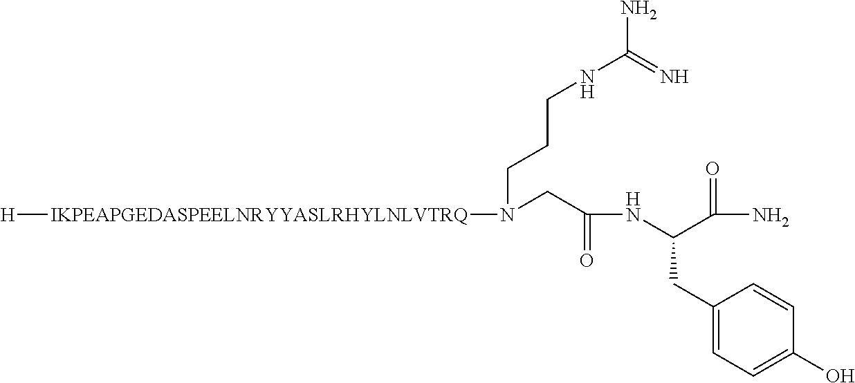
[H][IKPEAPGEDASPEELNRYYASLRHYLNLVTRQ]N(CC(=O)NC(C(=O)N)CC1=CC=C(O)C=C1)CCCNC(=N)N
